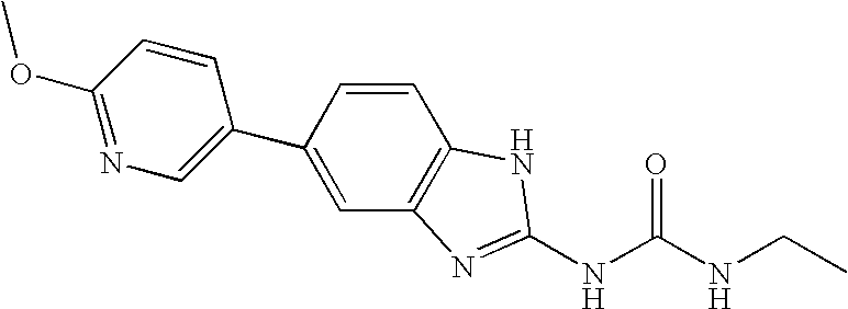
C1=CC(C2=CN=C(OC)C=C2)=CC2=C1NC(NC(NCC)=O)=N2
